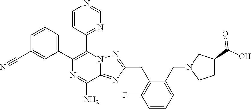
C1=CC(C#N)=CC(C2=C(C3=NC=NC=C3)N3C(=NC(CC4=C(F)C=CC=C4CN4CCC(C(O)=O)C4)=N3)C(N)=N2)=C1
